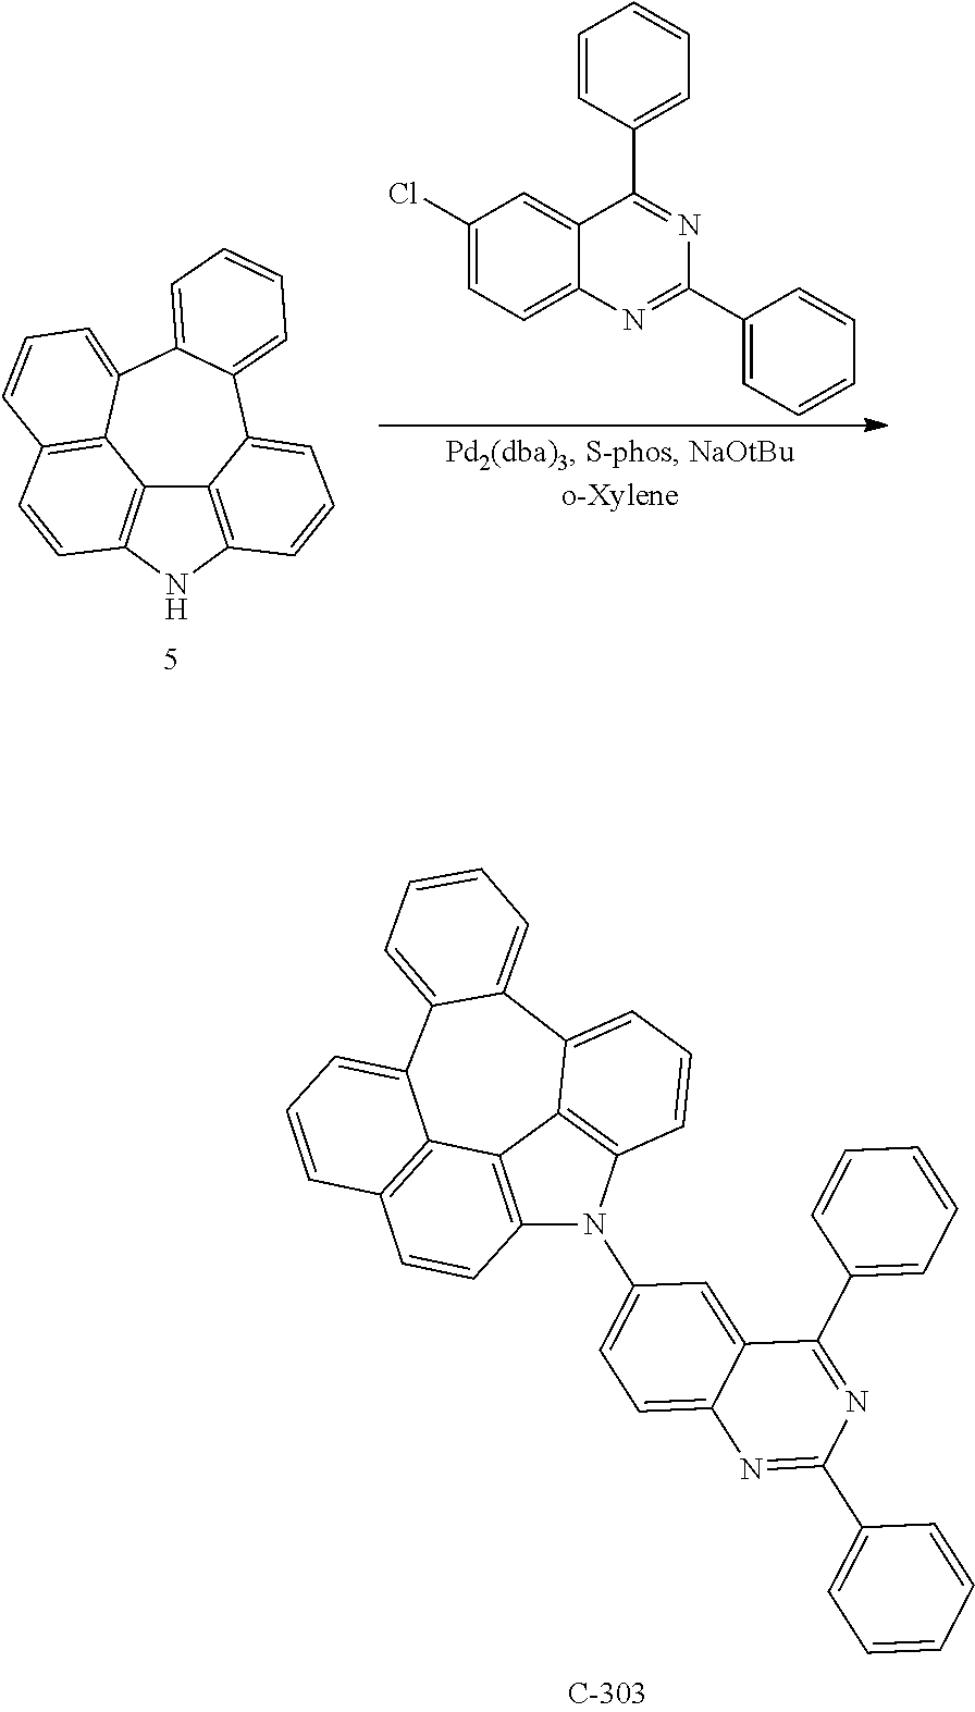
N1C2=C3C4=C1C=CC1=C4C(=CC=C1)C1=CC=CC=C1C3=CC=C2.C1=CC(C2=NC(C3=CC=CC=C3)=NC3=CC=C(Cl)C=C23)=CC=C1.C1=C2C(=CC(N3C4=C5C6=C3C=CC=C6C3=CC=CC=C3C3=CC=CC(=C53)C=C4)=C1)C(C1=CC=CC=C1)=NC(C1=CC=CC=C1)=N2
